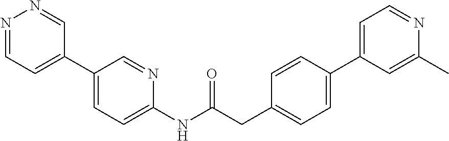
N1=CC=C(C2=CC=C(NC(CC3=CC=C(C4=CC=NC(C)=C4)C=C3)=O)N=C2)C=N1
